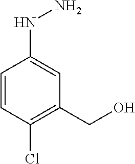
C1=CC(Cl)=C(CO)C=C1NN
